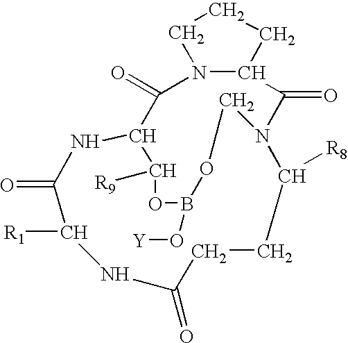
C1(=O)C2NC(=O)C([R1])NC(=O)CCC([R8])N(C(=O)C3N1CCC3)COB(O[Y])OC2[R9]
